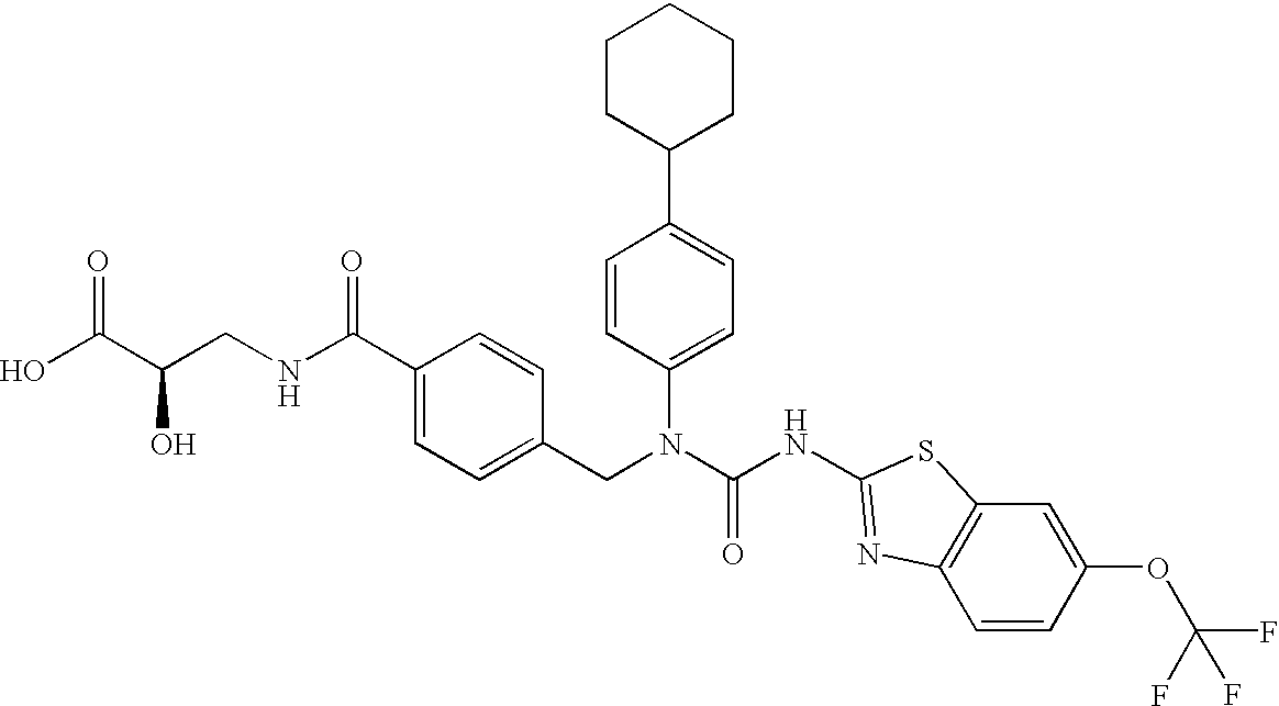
OC(C(CNC(C1=CC=C(CN(C(NC2=NC3=C(S2)C=C(OC(F)(F)F)C=C3)=O)C2=CC=C(C3CCCCC3)C=C2)C=C1)=O)O)=O
